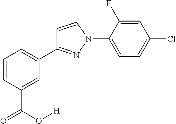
C1=CC(C(O[H])=O)=CC(C2=NN(C3=CC=C(Cl)C=C3F)C=C2)=C1
